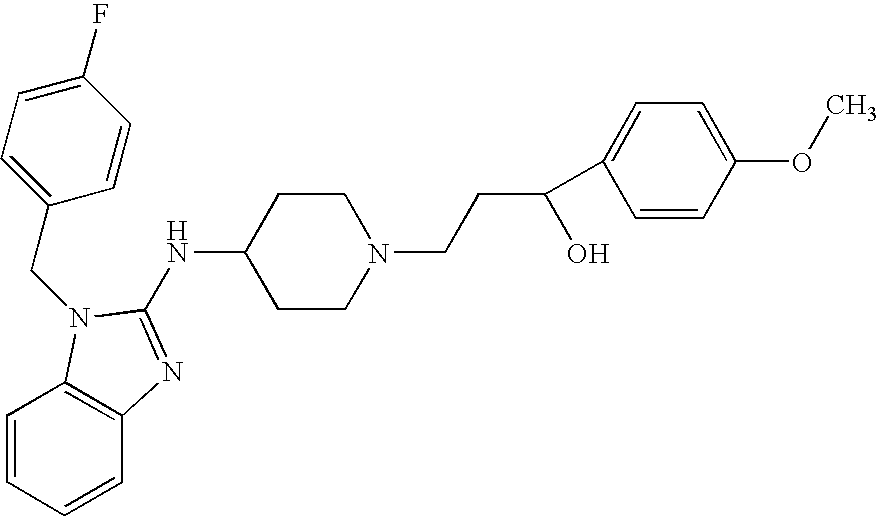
C1=CC=CC2=C1N(CC1=CC=C(F)C=C1)C(NC1CCN(CCC(O)C3=CC=C(OC)C=C3)CC1)=N2
